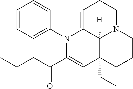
C1=CC=C2C(=C1)C1=C3N2C(C(CCC)=O)=CC2(CC)C3([H])N(CC1)CCC2
